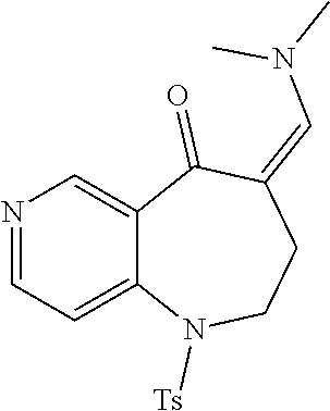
N1=CC=C2C(=C1)C(=O)C(=CN(C)C)CCN2[Ts]
